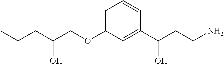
C(COC1=CC=CC(C(CCN)O)=C1)(CCC)O
